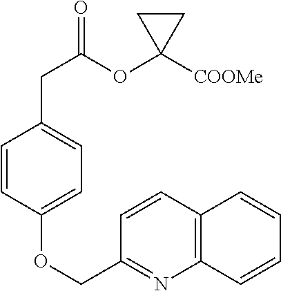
C12=C(C=CC(COC3=CC=C(CC(=O)OC4([COOMe])CC4)C=C3)=N1)C=CC=C2
